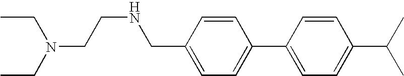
C1=CC(C2=CC=C(C(C)C)C=C2)=CC=C1CNCCN(CC)CC
